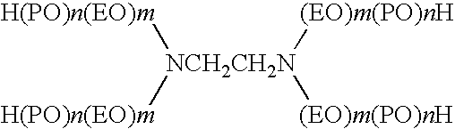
[H(PO)n(EO)m][NCH2CH2N]([H(PO)n(EO)m])([(EO)m(PO)nH])[(EO)m(PO)nH]
